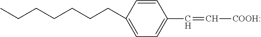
C1=CC(CCCCCCC)=CC=C1C=C[COOH:]
